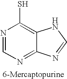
N1=CN=C2C(=C1S)NC=N2
